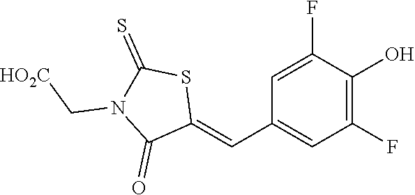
C1(F)=C(O)C(F)=CC(C=C2SC(=S)N(C[HO2C])C2=O)=C1
